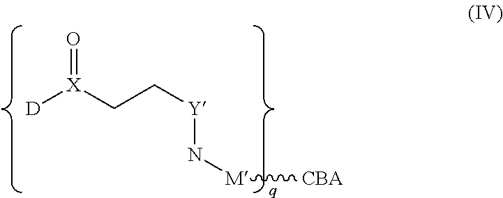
C(C[Y]N[M][CBA])[X]([D])=O
